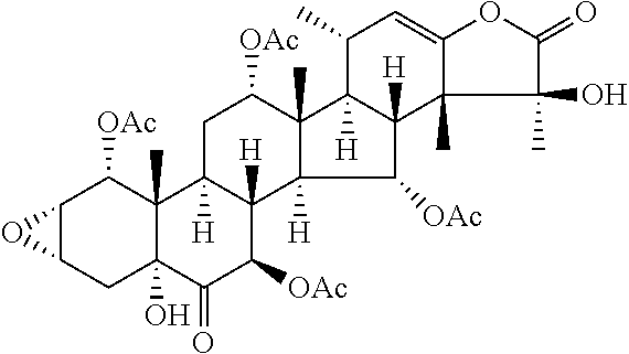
C12C(CC3(O)C(C)(C1[OAc])C1([H])C([H])(C([OAc])C3=O)C3([H])C(C)(C([OAc])C1)C1([H])C([H])(C3[OAc])C3(C)C(=CC1C)OC(=O)C3(C)O)O2
